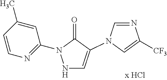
C1=CN=C(N2NC=C(N3C=NC([CF3])=C3)C2=O)C=C1C
